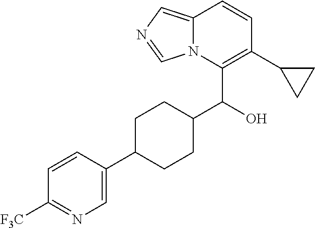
C1=CC(C2CCC(C(O)C3=C(C4CC4)C=CC4=CN=CN34)CC2)=CN=C1[F3C]
